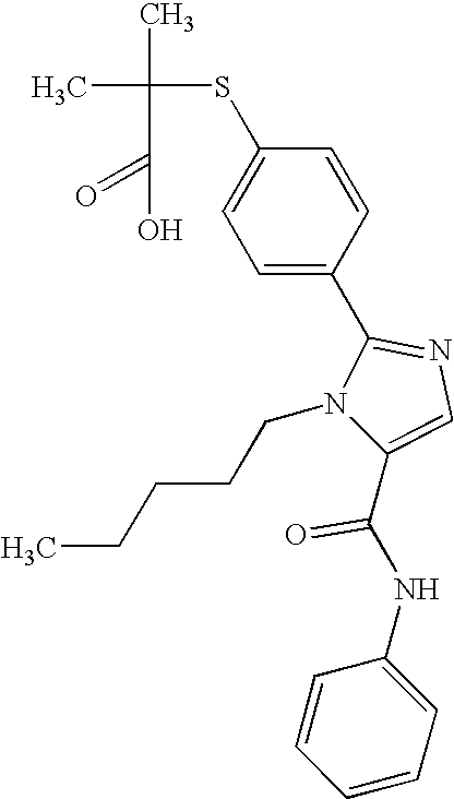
CC(C)(SC1=CC=C(C2=NC=C(C(NC3=CC=CC=C3)=O)N2CCCCC)C=C1)C(=O)O
